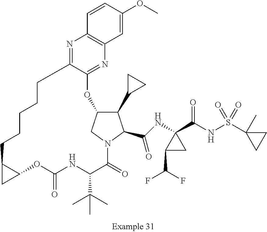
C1(C2CC2)C2CN(C1C(NC1(C(NS(C3(C)CC3)(=O)=O)=O)C(C(F)F)C1)=O)C(=O)C(C(C)(C)C)NC(=O)OC1C(C1)CCCCCC1=NC3=C(N=C1O2)C=C(OC)C=C3
